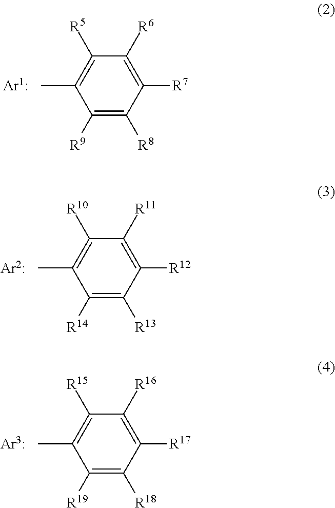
C1([R9])=C([R8])C([R7])=C([R6])C([R5])=C1C.[Ar1:].C1([R14])=C([R13])C([R12])=C([R11])C([R10])=C1C.[Ar2:].C1([R19])=C([R18])C([R17])=C([R16])C([R15])=C1C.[Ar3:]
